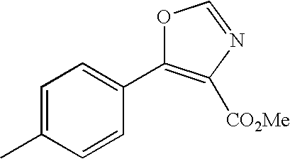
C1=C(C)C=CC(C2=C([CO2Me])N=CO2)=C1
